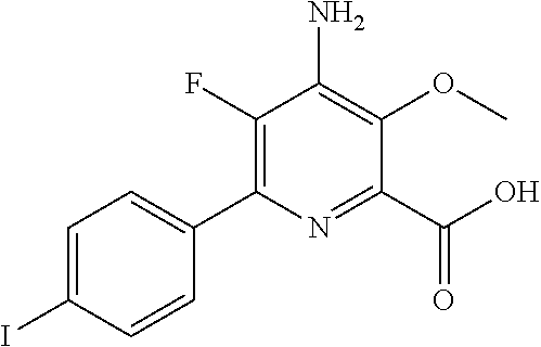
C1(F)=C(C2=CC=C(I)C=C2)N=C(C(O)=O)C(OC)=C1N
